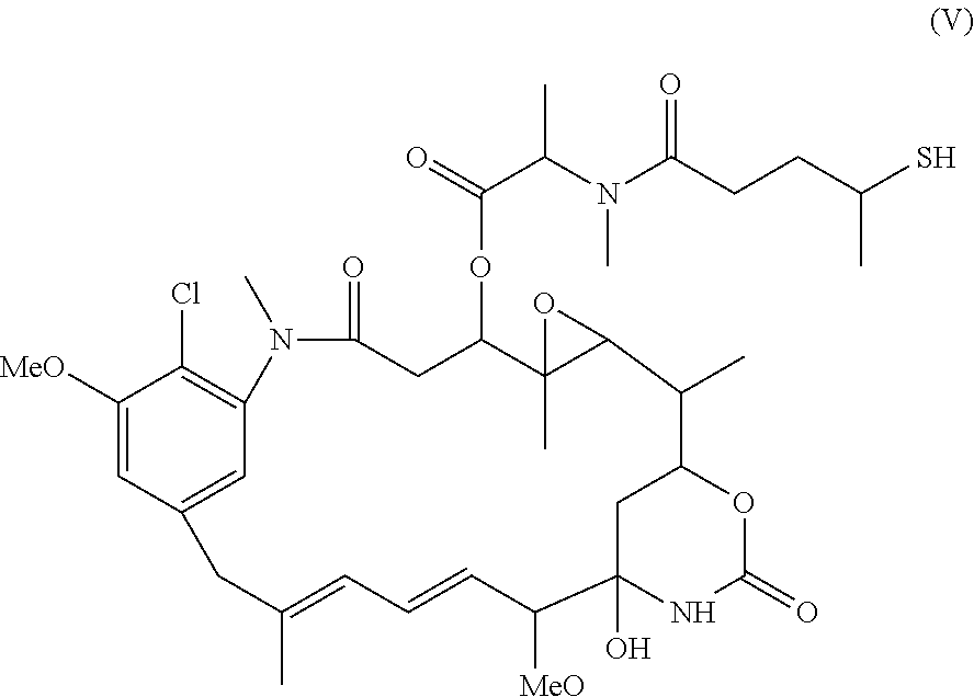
C1([MeO])=CC2=CC(=C1Cl)N(C)C(=O)CC(OC(=O)C(C)N(C)C(=O)CCC(S)C)C1(C)C(C(C)C3CC(O)(C([MeO])C=CC=C(C)C2)NC(=O)O3)O1
